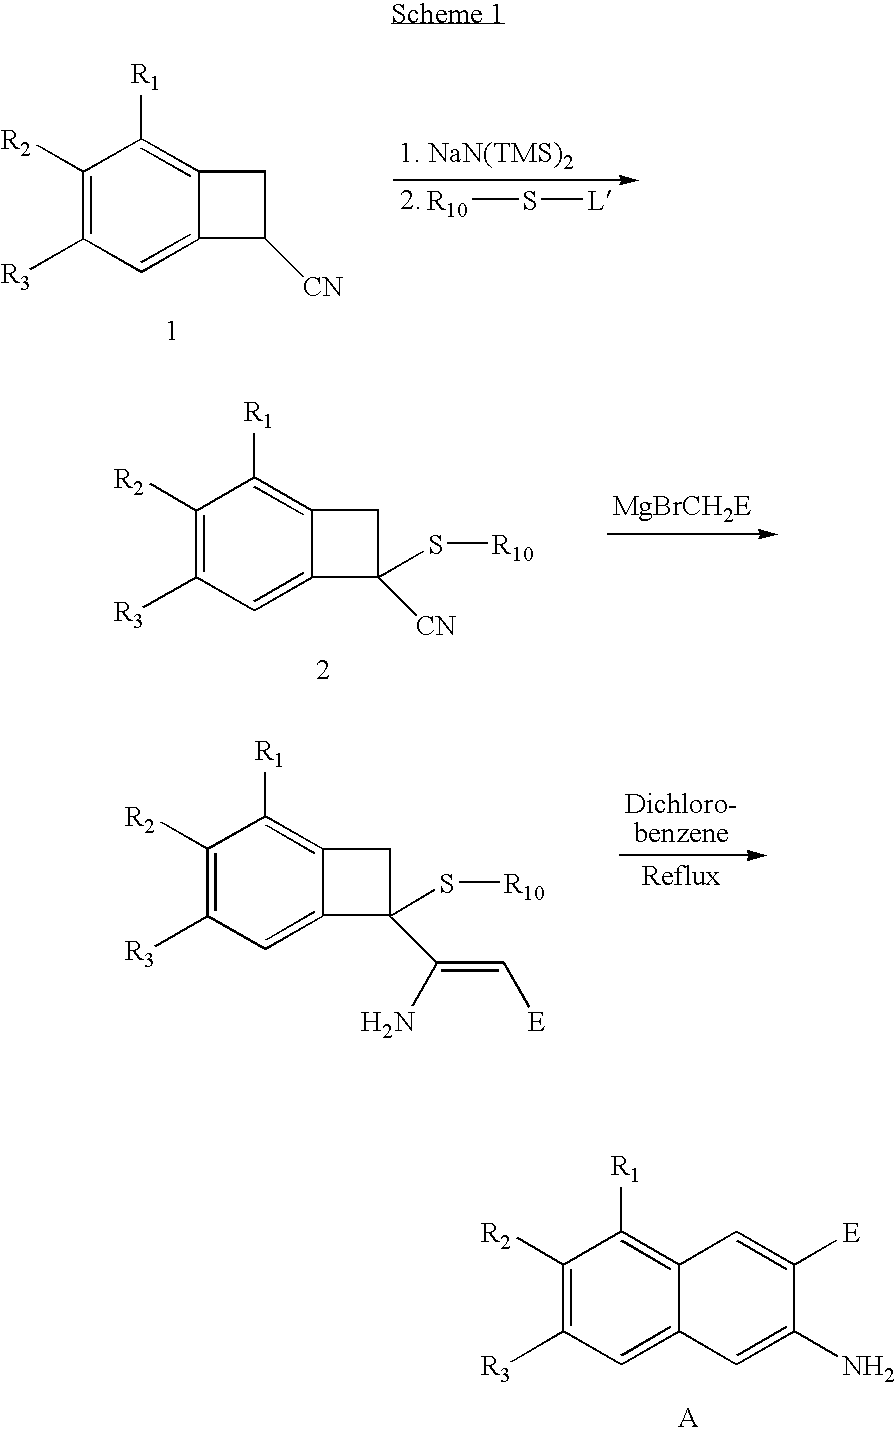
C1([R2])=C([R3])C=C2C(=C1[R1])CC2[CN].S([R10])[L].C1([R2])=C([R3])C=C2C(=C1[R1])CC2([CN])S[R10].C1([R2])=C([R3])C=C2C(=C1[R1])CC2(C(N)=C[E])S[R10].C1([R2])=C([R3])C=C2C(=C1[R1])C=C([E])C(N)=C2
